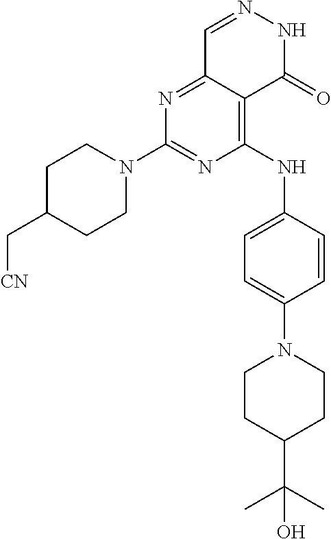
N1=C2C(=C(NC3=CC=C(N4CCC(C(C)(C)O)CC4)C=C3)N=C1N1CCC(C[CN])CC1)C(=O)NN=C2
